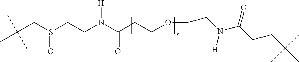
C(CCOCCN(C(CCC(C)(C)C)=O)[H])(=O)N(CCS(CC(C)(C)C)=O)[H]
